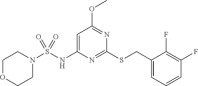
S(NC1=CC(OC)=NC(SCC2=CC=CC(F)=C2F)=N1)(=O)(=O)N1CCOCC1
